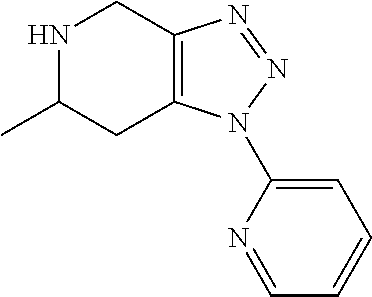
N1C(C)CC2=C(C1)N=NN2C1=CC=CC=N1
